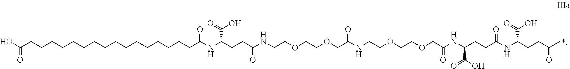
O=C(CCCCCCCCCCCCCCCCC(NC(C(O)=O)CCC(NCCOCCOCC(=O)NCCOCCOCC(NC(CCC(NC(CCC(C)=O)C(=O)O)=O)C(O)=O)=O)=O)=O)O
